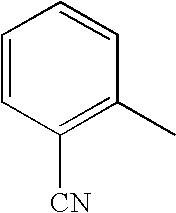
C1=CC([CN])=C(C)C=C1
